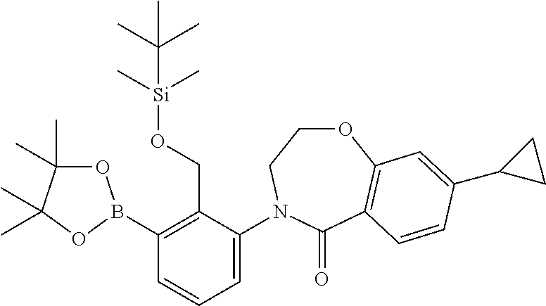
C1(B2OC(C)(C)C(C)(C)O2)=C(CO[Si](C)(C)C(C)(C)C)C(N2CCOC3=C(C2=O)C=CC(C2CC2)=C3)=CC=C1
